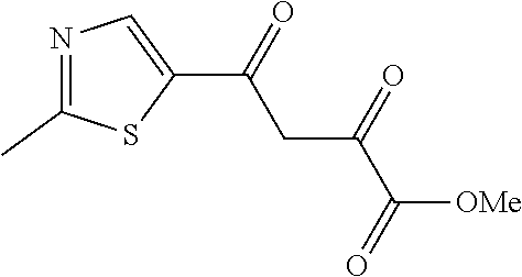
C(C(=O)[OMe])(CC(C1=CN=C(C)S1)=O)=O
